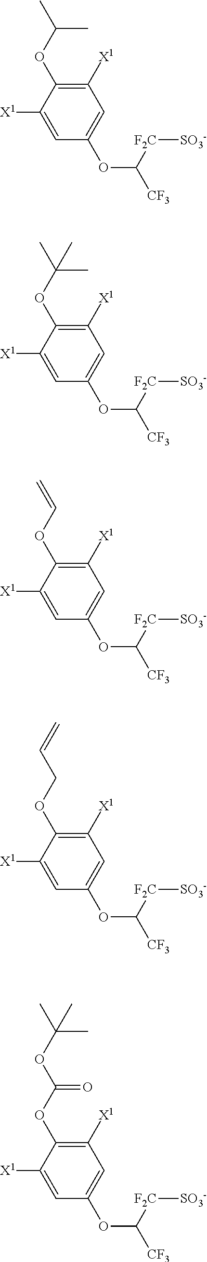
C1([X1])=C(OC(C)C)C([X1])=CC(OC([CF3])[F2C][SO3-])=C1.C1([X1])=C(OC(C)(C)C)C([X1])=CC(OC([CF3])[F2C][SO3-])=C1.C1([X1])=C(OC=C)C([X1])=CC(OC([CF3])[F2C][SO3-])=C1.C1([X1])=C(OCC=C)C([X1])=CC(OC([CF3])[F2C][SO3-])=C1.C1([X1])=C(OC(OC(C)(C)C)=O)C([X1])=CC(OC([CF3])[F2C][SO3-])=C1
